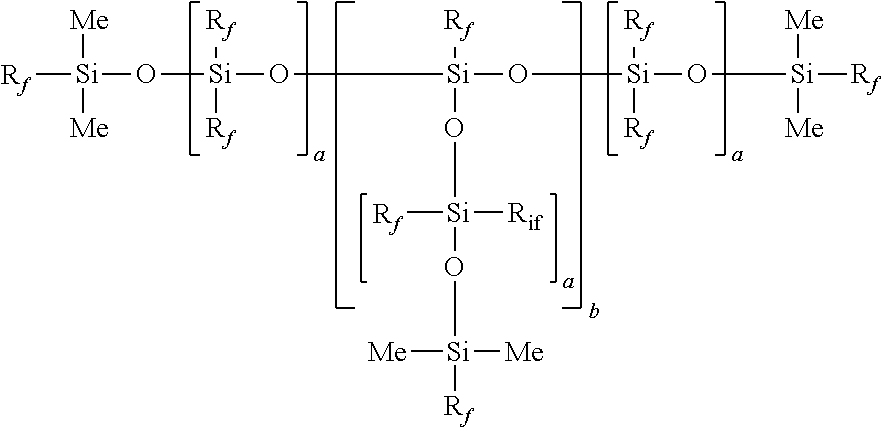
[Rf][Si](O[Si]([Rf])([Rf])O[Si]([Rf])(O[Si](O[Si]([Me])([Me])[Rf])([Rf])[Rif])O[Si](O[Si]([Rf])([Me])[Me])([Rf])[Rf])([Me])[Me]
